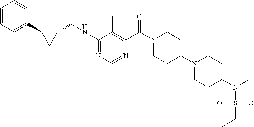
C1(NCC2C(C3=CC=CC=C3)C2)=NC=NC(C(N2CCC(N3CCC(N(C)S(=O)(=O)CC)CC3)CC2)=O)=C1C
